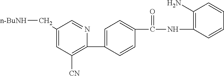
C1(C2=CC=C(C(NC3=C(N)C=CC=C3)=O)C=C2)=C([CN])C=C(C[n-BuNH])C=N1
